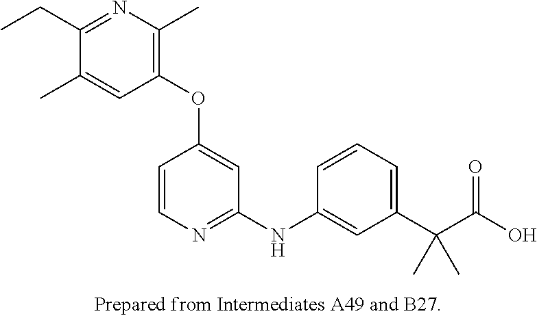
C1(OC2=CC(NC3=CC(C(C(O)=O)(C)C)=CC=C3)=NC=C2)=C(C)N=C(CC)C(C)=C1
